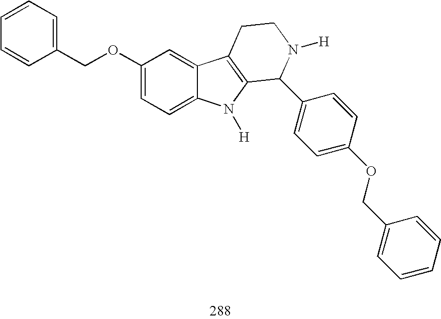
C1(OCC2=CC=CC=C2)=CC=C2C(=C1)C1=C(N2[H])C(C2=CC=C(OCC3=CC=CC=C3)C=C2)N([H])CC1
